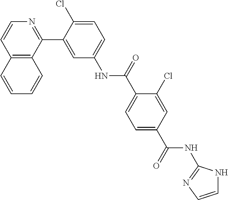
C12=C(C(C3=CC(NC(C4=CC=C(C(=O)NC5=NC=CN5)C=C4Cl)=O)=CC=C3Cl)=NC=C1)C=CC=C2
